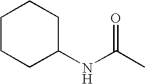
C1CCC(NC(=O)C)CC1
